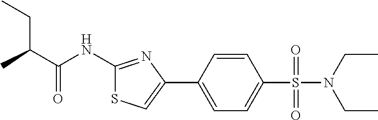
C1=C(C2=CSC(NC(C(CC)C)=O)=N2)C=CC(S(=O)(N(CC)CC)=O)=C1
